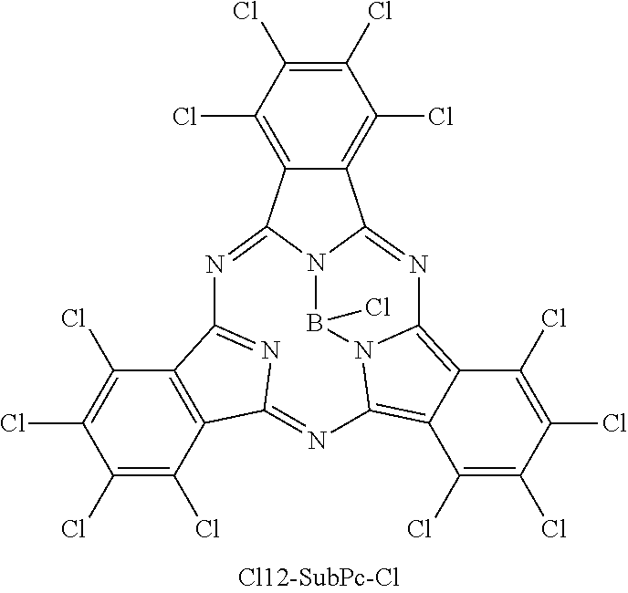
C12=C(C(Cl)=C(Cl)C(Cl)=C1Cl)C1=NC2=NC2=C3C(Cl)=C(Cl)C(Cl)=C(Cl)C3=C3N2B(Cl)N2C(=N1)C1=C(Cl)C(Cl)=C(Cl)C(Cl)=C1C2=N3
